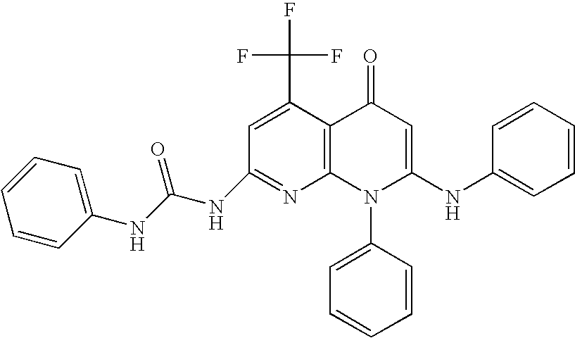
C1(NC(NC2=CC=CC=C2)=O)=NC2=C(C(C(F)(F)F)=C1)C(=O)C=C(NC1=CC=CC=C1)N2C1=CC=CC=C1
